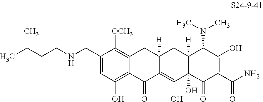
C1=C(CNCCC(C)C)C([OCH3])=C2C(=C1O)C(=O)C1=C(O)C3(O)C([H])(CC1([H])C2)C(N(C)C)C(O)=C(C(N)=O)C3=O
